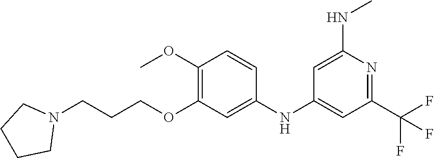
C1(C(F)(F)F)=NC(NC)=CC(NC2=CC(OCCCN3CCCC3)=C(OC)C=C2)=C1
